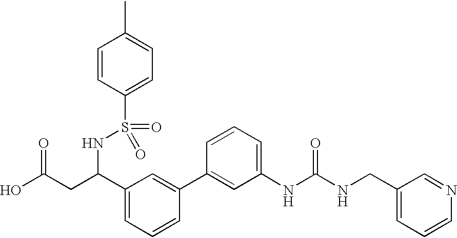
C1=C(C(CC(O)=O)NS(C2=CC=C(C)C=C2)(=O)=O)C=C(C2=CC(NC(NCC3=CC=CN=C3)=O)=CC=C2)C=C1
